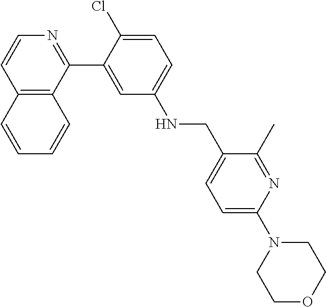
C12=C(C(C3=CC(NCC4=CC=C(N5CCOCC5)N=C4C)=CC=C3Cl)=NC=C1)C=CC=C2
